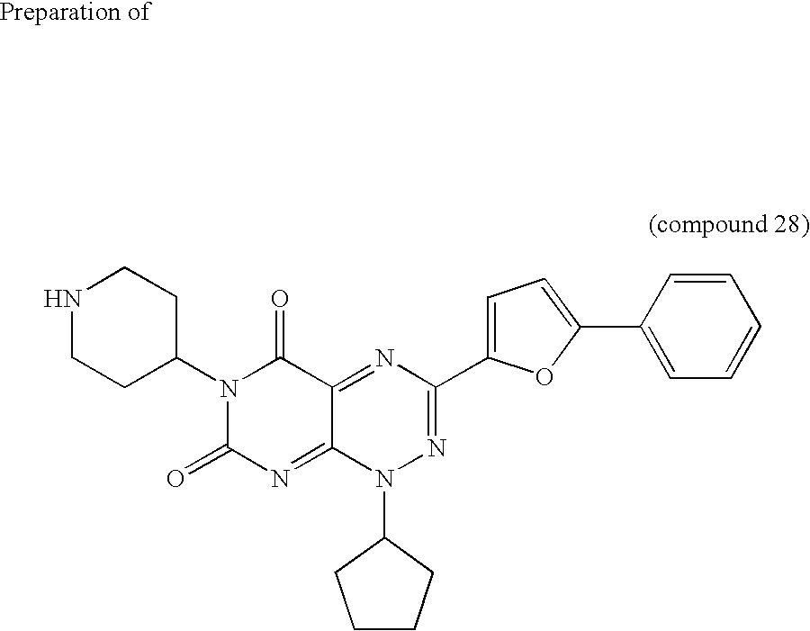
N1=C2C(=NC(=O)N(C3CCNCC3)C2=O)N(C2CCCC2)N=C1C1=CC=C(C2=CC=CC=C2)O1
